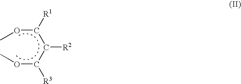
O(C([R1])C(C(OC)[R3])[R2])C
